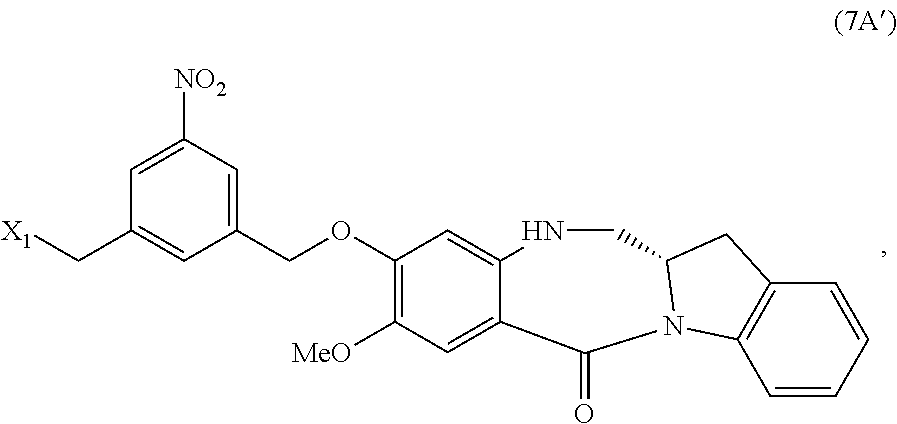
C1(OCC2=CC([NO2])=CC(C[X1])=C2)=C([MeO])C=C2C(=C1)NCC1CC3=C(C=CC=C3)N1C2=O
